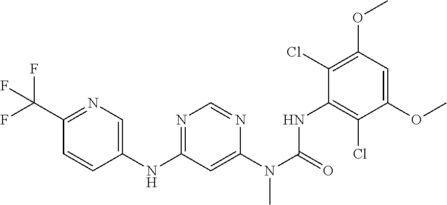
C1(NC2=NC=NC(N(C(=O)NC3=C(Cl)C(OC)=CC(OC)=C3Cl)C)=C2)=CN=C(C(F)(F)F)C=C1
